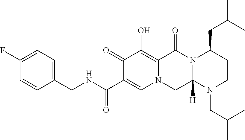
C1(=O)C(O)=C2N(C=C1C(NCC1=CC=C(F)C=C1)=O)CC1([H])N(C2=O)C(CC(C)C)CCN1CC(C)C
